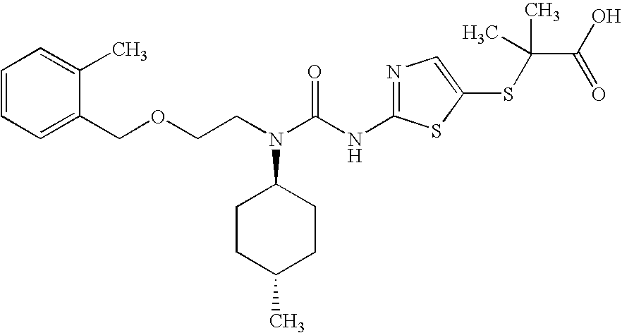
C1=CC=C(COCCN(C(NC2=NC=C(SC(C(O)=O)(C)C)S2)=O)C2CCC(C)CC2)C(C)=C1
